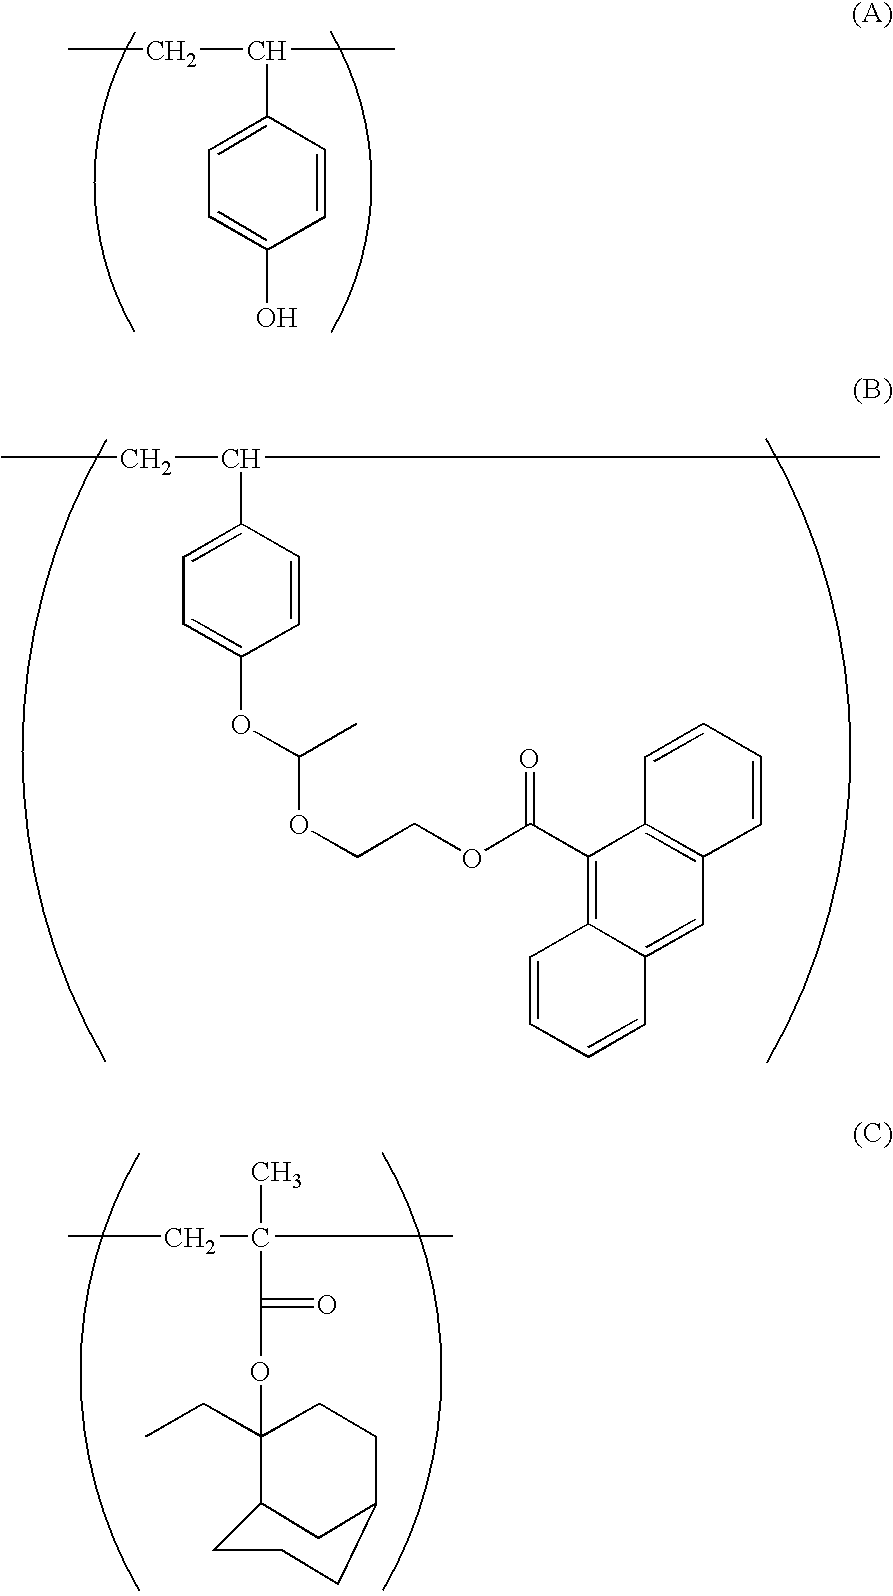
C1=C(C(C)CC)C=CC(O)=C1.C1=C(C(C)CC)C=CC(OC(C)OCCOC(C2=C3C(=CC4=C2C=CC=C4)C=CC=C3)=O)=C1.CCC(C)(C)C(=O)OC1(CC)CCC2CCCC1C2
